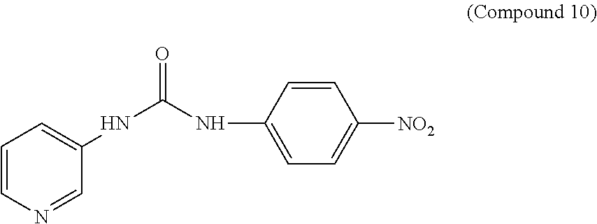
C1=CN=CC(NC(NC2=CC=C([NO2])C=C2)=O)=C1
